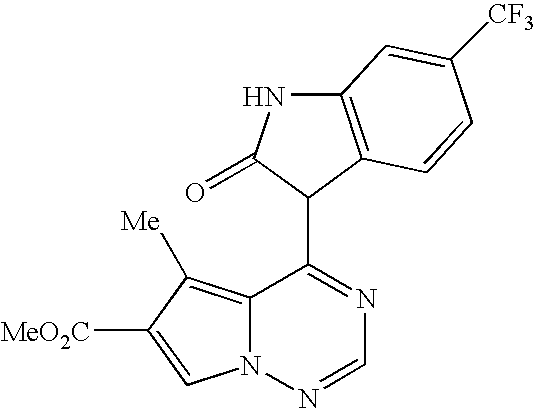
C12=C([Me])C([MeO2C])=CN1N=CN=C2C1C(=O)NC2=C1C=CC([CF3])=C2
